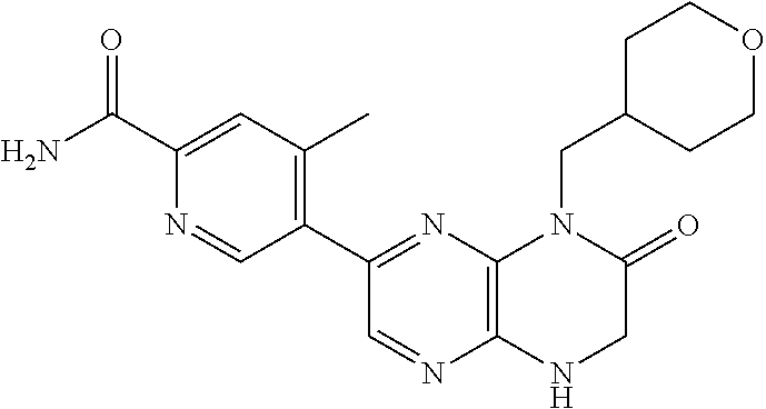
C12=C(N=C(C3=C(C)C=C(C(N)=O)N=C3)C=N1)N(CC1CCOCC1)C(=O)CN2
